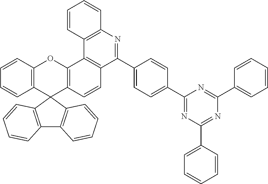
C12=C(C3(C4=C(O1)C1=C(C=C4)C(C4=CC=C(C5=NC(C6=CC=CC=C6)=NC(C6=CC=CC=C6)=N5)C=C4)=NC4=C1C=CC=C4)C1=C(C4=C3C=CC=C4)C=CC=C1)C=CC=C2
